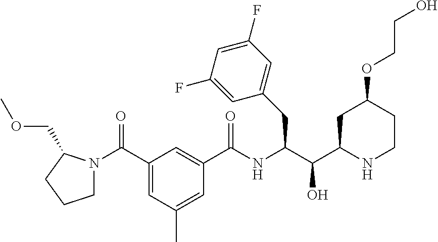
C(NC(C1=CC(C(=O)N2CCCC2COC)=CC(C)=C1)=O)(C(C1NCCC(OCCO)C1)O)CC1=CC(F)=CC(F)=C1
